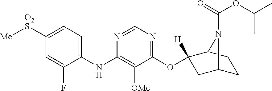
C1(NC2=C([OMe])C(OC3([H])CC4CCC3N4C(=O)OC(C)C)=NC=N2)=CC=C([O2S][Me])C=C1F
